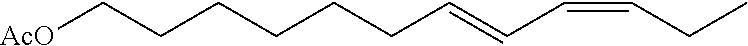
C(=CCCCCCC[AcO])C=CCC
